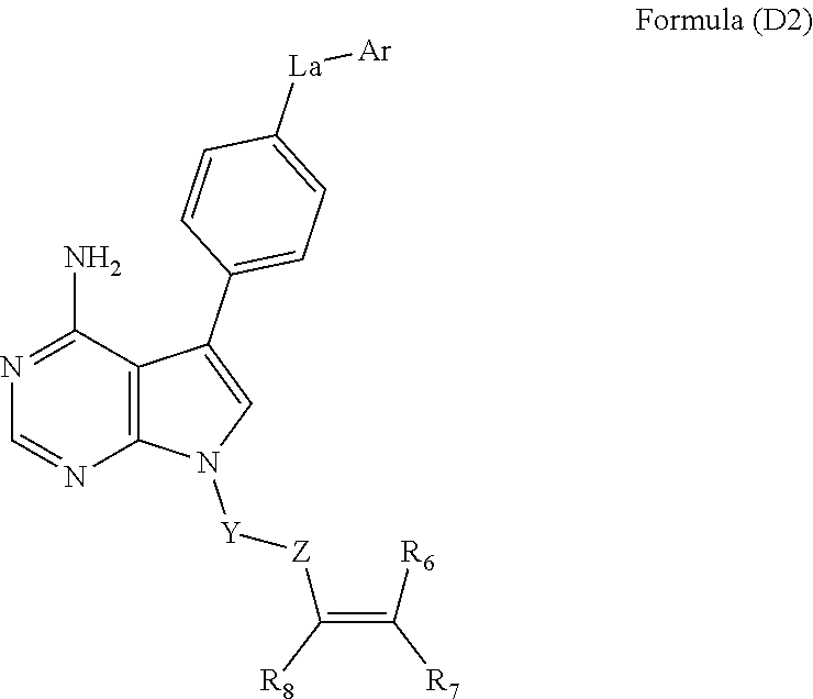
N1=C(N)C2=C(N=C1)N([Y][Z]C(=C([R6])[R7])[R8])C=C2C1=CC=C([La][Ar])C=C1
